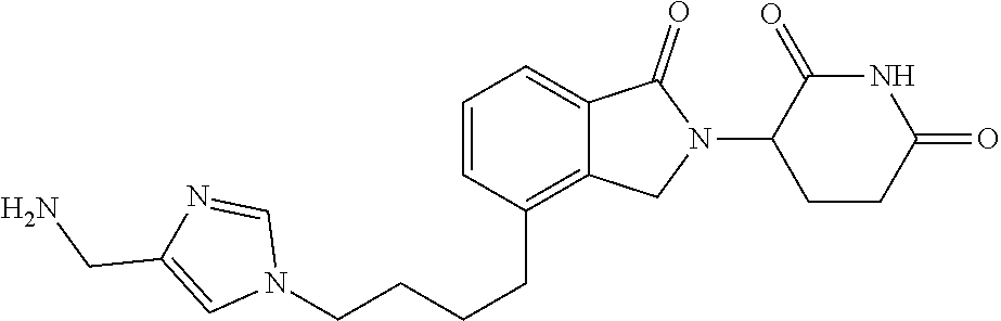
C1=C2C(=C(CCCCN3C=NC(CN)=C3)C=C1)CN(C1CCC(=O)NC1=O)C2=O
